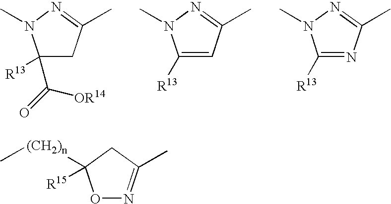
C1([R13])(C([OR14])=O)CC(C)=NN1C.C1([R13])=CC(C)=NN1C.C1([R13])=NC(C)=NN1C.C[(CH2)n]C1([R15])ON=C(C)C1
